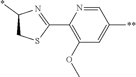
C1(C2=NC(*)CS2)=C(OC)C=C([**])C=N1
